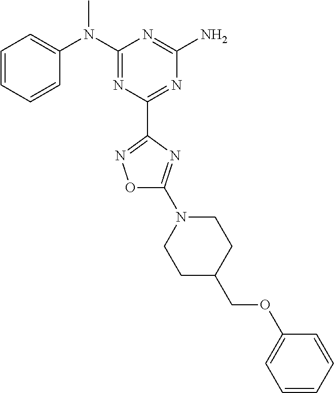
C1=CC=CC(N(C2=NC(C3=NOC(N4CCC(COC5=CC=CC=C5)CC4)=N3)=NC(N)=N2)C)=C1
